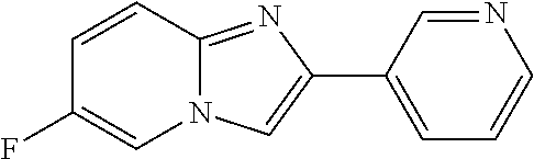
C1=CC2=NC(C3=CC=CN=C3)=CN2C=C1F
